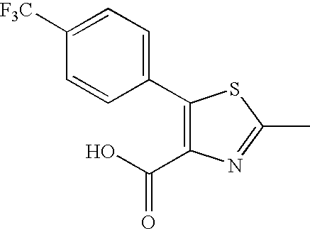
C1(C2=CC=C([F3C])C=C2)=C(C(O)=O)N=C(C)S1
